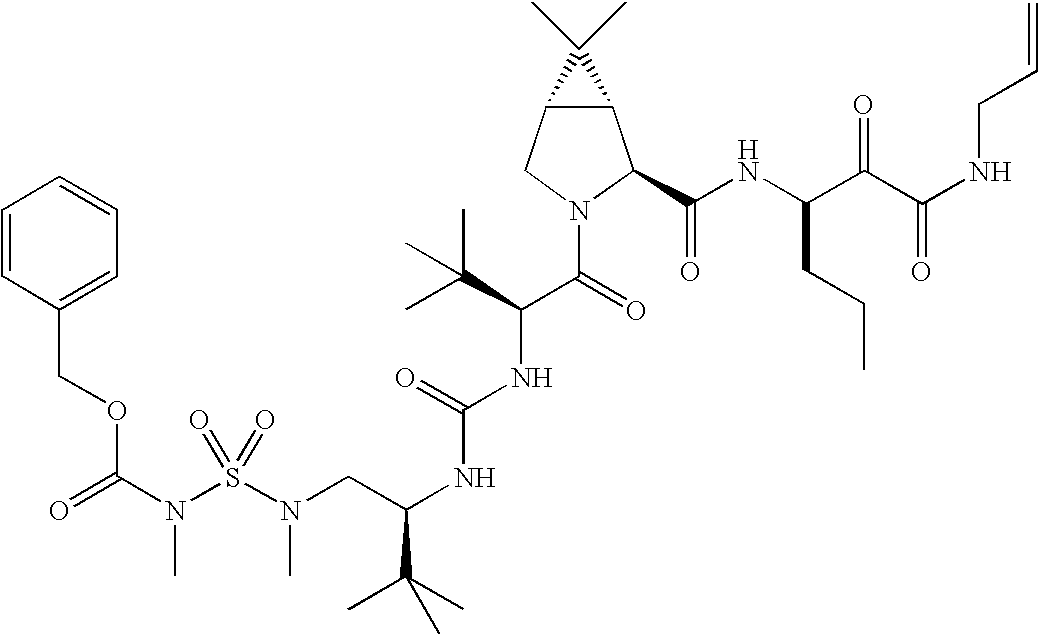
N(S(N(CC(NC(NC(C(N1C(C(NC(C(C(NCC=C)=O)=O)CCC)=O)C2C(C1)C2(C)C)=O)C(C)(C)C)=O)C(C)(C)C)C)(=O)=O)(C(=O)OCC1=CC=CC=C1)C
